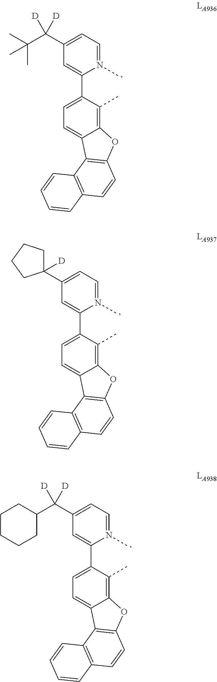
C(C1=CC=N(C)C(C2=CC=C3C(=C2C)OC2=C3C3=C(C=C2)C=CC=C3)=C1)([D])(C(C)(C)C)[D].C1(C2=CC=N(C)C(C3=CC=C4C(=C3C)OC3=C4C4=C(C=C3)C=CC=C4)=C2)([D])CCCC1.C(C1=CC=N(C)C(C2=CC=C3C(=C2C)OC2=C3C3=C(C=C2)C=CC=C3)=C1)([D])(C1CCCCC1)[D]
